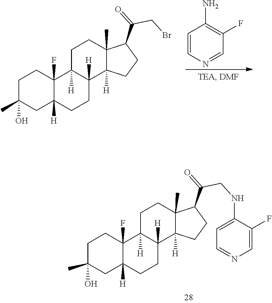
C1C(C)(O)CC2([H])C(F)(C1)C1([H])C([H])(CC2)C2([H])C(C)(CC1)C(C(CNC1=CC=NC=C1F)=O)CC2.C1C(C)(O)CC2([H])C(F)(C1)C1([H])C([H])(CC2)C2([H])C(C)(CC1)C(C(CBr)=O)CC2.C1=CN=CC(F)=C1N
